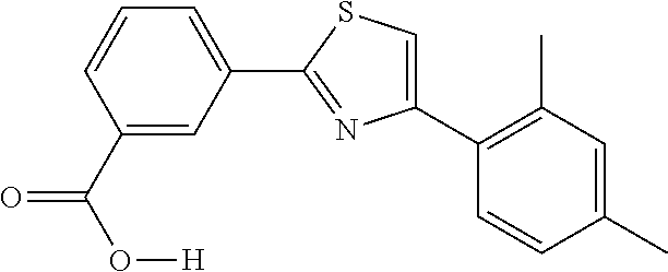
C1(C2=C(C)C=C(C)C=C2)=CSC(C2=CC=CC(C(=O)O[H])=C2)=N1
